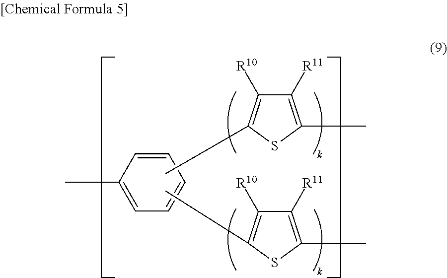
C1=CC=CC=C1C.CC1=C([R10])C([R11])=C(C)S1.CC1=C([R10])C([R11])=C(C)S1
